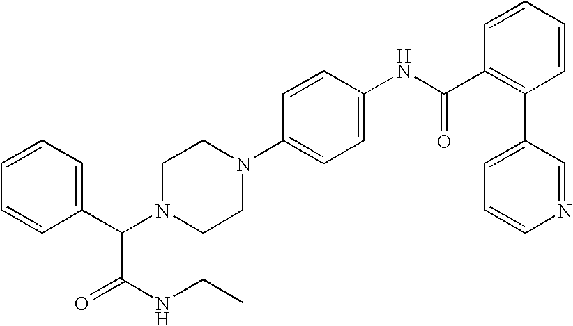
N1=CC(C2=C(C(NC3=CC=C(N4CCN(C(C5=CC=CC=C5)C(NCC)=O)CC4)C=C3)=O)C=CC=C2)=CC=C1
